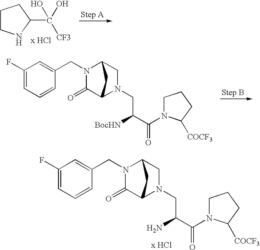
C1CNC(C(O)(O)[CF3])C1.C1(F)=CC=CC(CN2C(=O)C3N(CC([BocHN])C(=O)N4CCCC4[COCF3])CC2C3)=C1.C1(F)=CC=CC(CN2C(=O)C3N(CC(N)C(=O)N4CCCC4[COCF3])CC2C3)=C1
